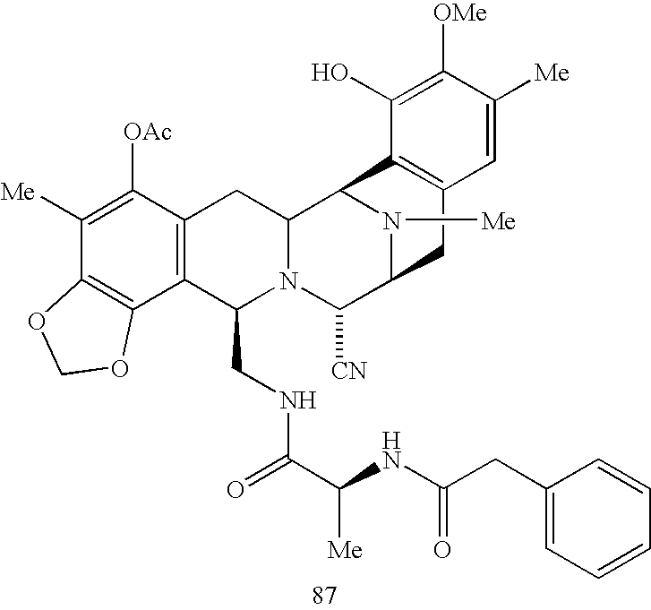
C1([Me])=C([OAc])C2=C(C3=C1OCO3)C(CNC(C(NC(CC1=CC=CC=C1)=O)[Me])=O)N1C(C2)C2N([Me])C(C1[CN])CC1=C2C(O)=C([OMe])C([Me])=C1
